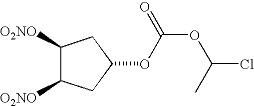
C1([O2NO])C([O2NO])CC(OC(OC(C)Cl)=O)C1
